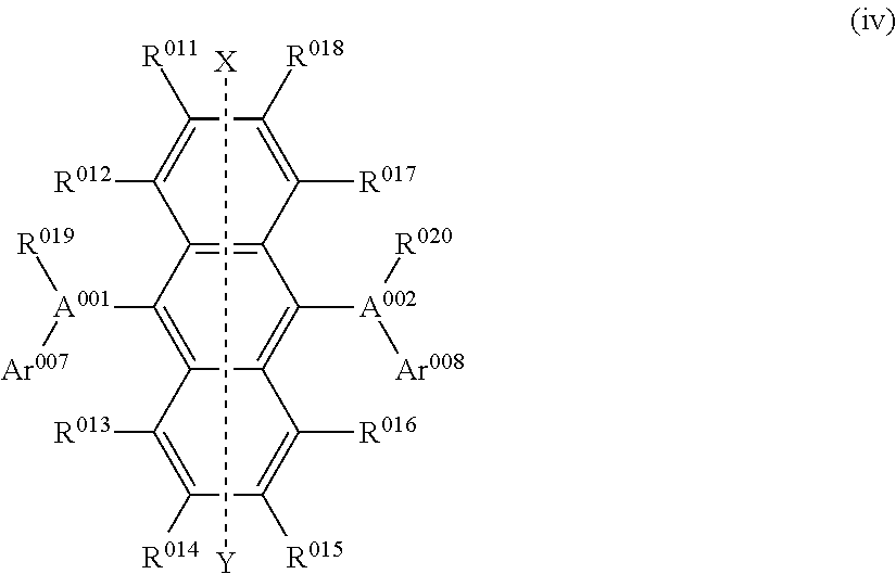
C12=C(C([A001]([R019])[Ar007])=C3C(=C1[A002]([R020])[Ar008])C([R016])=C([R015])C([R014])=C3[R013])C([R012])=C([R011])C([R018])=C2[R017].[Y][X]
